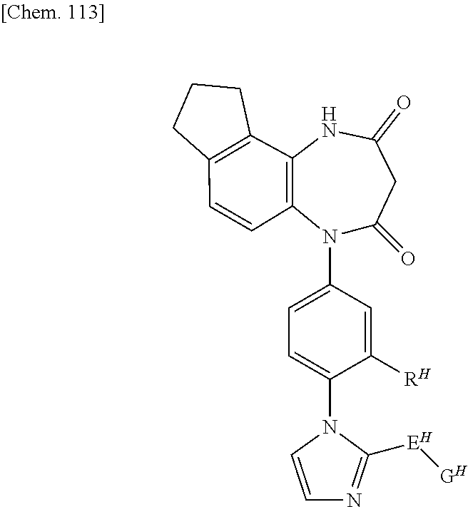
C12=C(C=CC3=C1NC(=O)CC(=O)N3C1=CC=C(N3C=CN=C3[EH][GH])C([RH])=C1)CCC2
